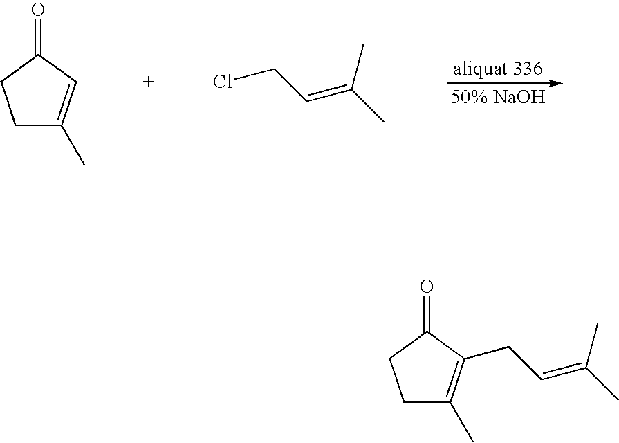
C1C(C)=CC(=O)C1.ClCC=C(C)C.C1C(C)=C(CC=C(C)C)C(=O)C1
